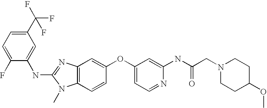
C1(C(F)(F)F)=CC=C(F)C(NC2=NC3=C(N2C)C=CC(OC2=CC=NC(NC(CN4CCC(OC)CC4)=O)=C2)=C3)=C1
